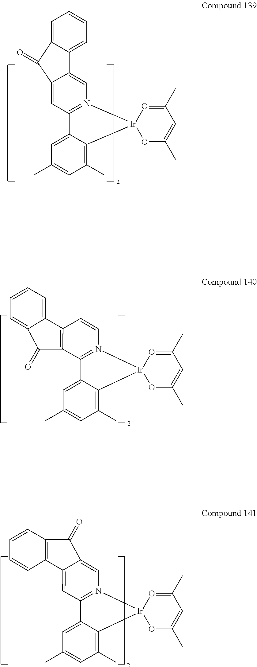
C12=N(C=CC3=C1C(=O)C1=CC=CC=C31)[Ir]1(C3=C(C)C=C(C)C=C23)OC(C)=CC(C)=O1.C1=C2C(=CN3=C1C1=CC(C)=CC(C)=C1[Ir]31OC(C)=CC(C)=O1)C1=CC=CC=C1C2=O.C1(=O)C2=CN3=C(C4=CC(C)=CC(C)=C4[Ir]34OC(C)=CC(C)=O4)C=C2C2=C1C=CC=C2
